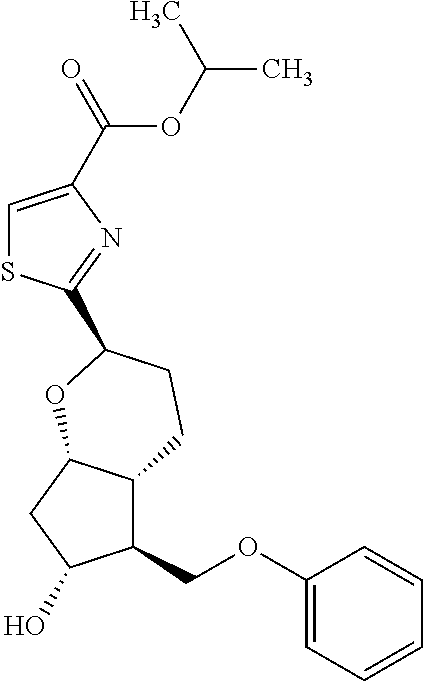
C1=C(C(OC(C)C)=O)N=C(C2CCC3C(COC4=CC=CC=C4)C(O)CC3O2)S1
